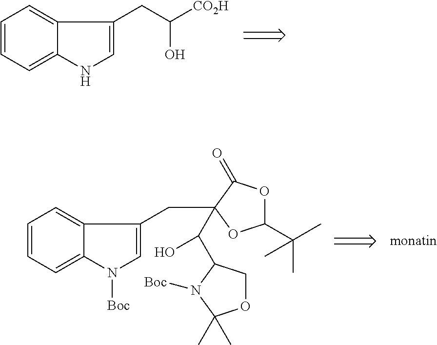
C1=CC=C2C(=C1)C(CC([CO2H])O)=CN2.C1=CC=C2C(=C1)C(CC1(C(O)C3COC(C)(C)N3[Boc])OC(C(C)(C)C)OC1=O)=CN2[Boc]
